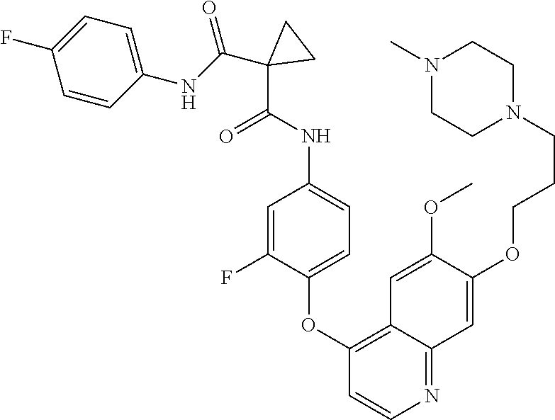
C1=CC(NC(C2(C(NC3=CC=C(OC4=C5C(=NC=C4)C=C(OCCCN4CCN(C)CC4)C(OC)=C5)C(F)=C3)=O)CC2)=O)=CC=C1F
